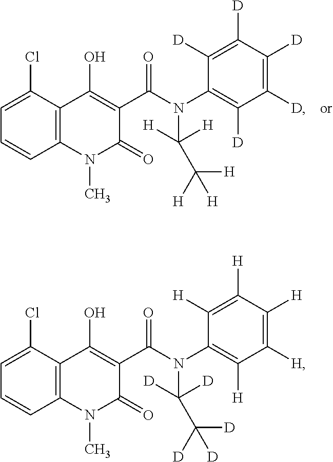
C1=C(Cl)C2=C(C=C1)N(C)C(=O)C(C(N(C1=C([D])C([D])=C([D])C([D])=C1[D])C([H])([H])C([H])([H])[H])=O)=C2O.C1=C(Cl)C2=C(C=C1)N(C)C(=O)C(C(N(C1=C([H])C([H])=C([H])C([H])=C1[H])C([D])([D])C([D])([D])[D])=O)=C2O
